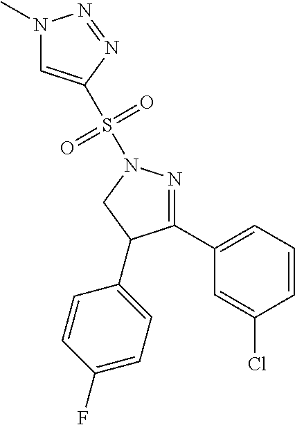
N1(C)C=C(S(N2N=C(C3=CC=CC(Cl)=C3)C(C3=CC=C(F)C=C3)C2)(=O)=O)N=N1
